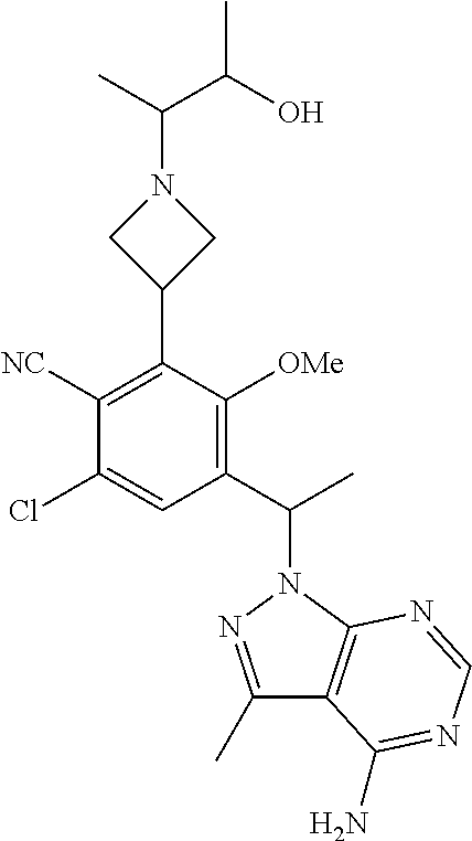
C1(Cl)=CC(C(C)N2N=C(C)C3=C2N=CN=C3N)=C([OMe])C(C2CN(C(C(O)C)C)C2)=C1[NC]
